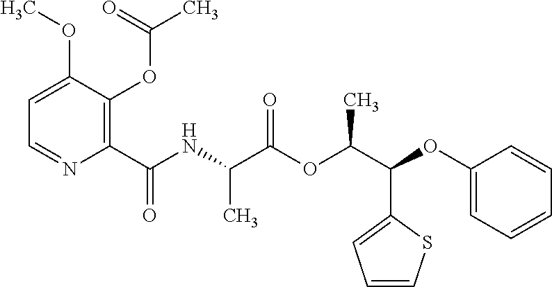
C1=C(OC)C(OC(C)=O)=C(C(NC(C(OC(C(OC2=CC=CC=C2)C2=CC=CS2)C)=O)C)=O)N=C1
